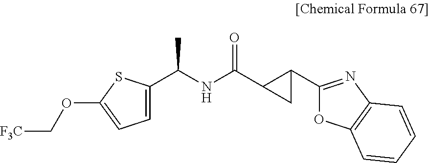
C(NC(=O)C1CC1C1=NC2=C(O1)C=CC=C2)(C)C1=CC=C(OC[F3C])S1
